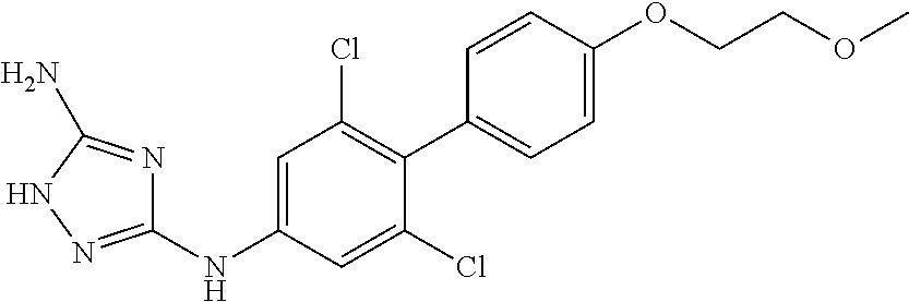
C1(NC2=CC(Cl)=C(C3=CC=C(OCCOC)C=C3)C(Cl)=C2)=NNC(N)=N1
